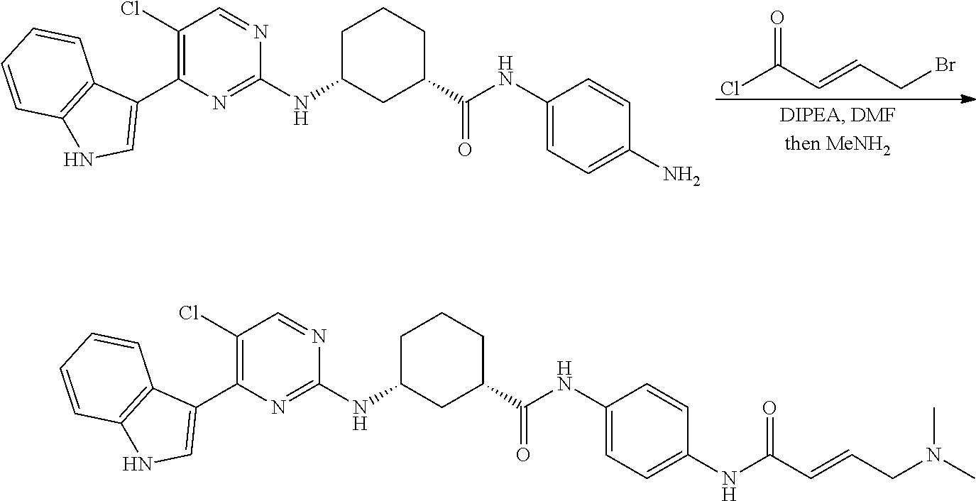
ClC(C=CCBr)=O.C1(Cl)=C(C2=CNC3=C2C=CC=C3)N=C(NC2CC(C(=O)NC3=CC=C(N)C=C3)CCC2)N=C1.C1(Cl)=C(C2=CNC3=C2C=CC=C3)N=C(NC2CC(C(=O)NC3=CC=C(NC(C=CCN(C)C)=O)C=C3)CCC2)N=C1
